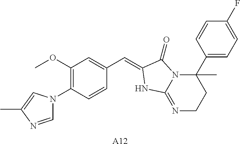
C1=NC(C)=CN1C1=C(OC)C=C(C=C2C(=O)N3C(C4=CC=C(F)C=C4)(C)CCN=C3N2)C=C1.[A12]
